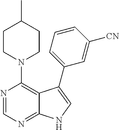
N1(C2=C3C(=NC=N2)NC=C3C2=CC=CC([CN])=C2)CCC(C)CC1
